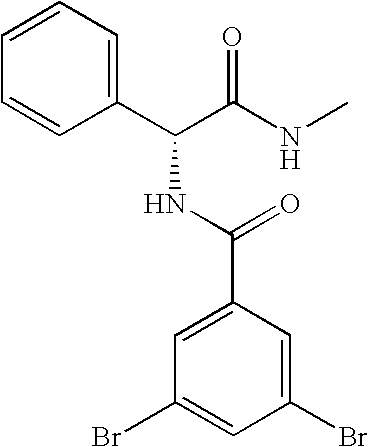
C1(C(C(NC)=O)NC(C2=CC(Br)=CC(Br)=C2)=O)=CC=CC=C1
